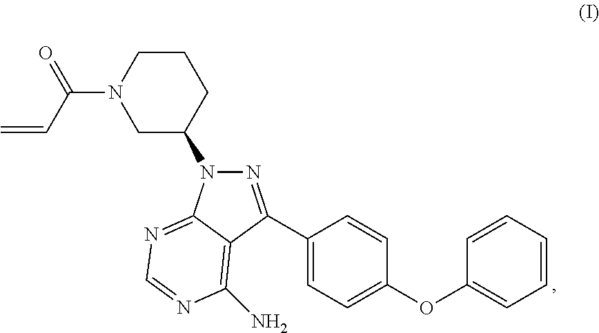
C1(C2=NN(C3CCCN(C(C=C)=O)C3)C3=NC=NC(N)=C32)=CC=C(OC2=CC=CC=C2)C=C1
